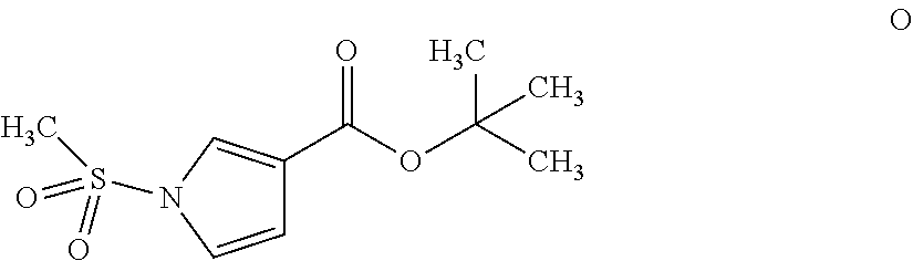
C1=CN(S(=O)(C)=O)C=C1C(OC(C)(C)C)=O
